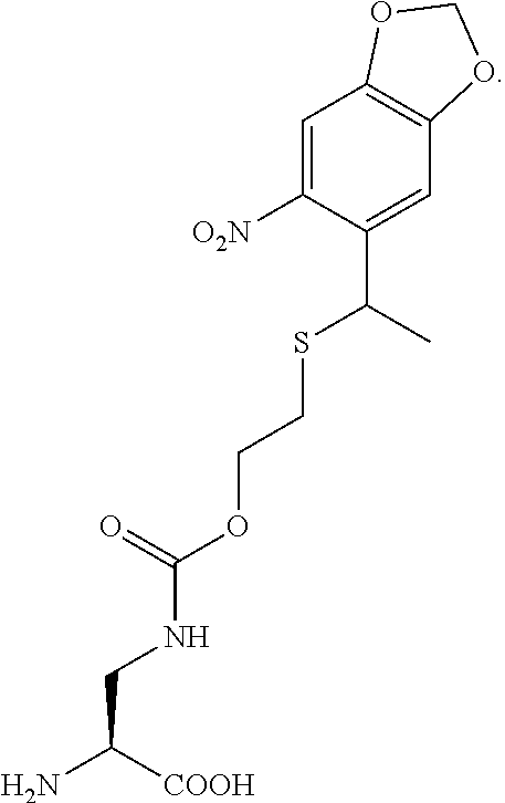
NC(CNC(OCCSC(C1=CC2=C(C=C1[O2N])OCO2)C)=O)[COOH]
